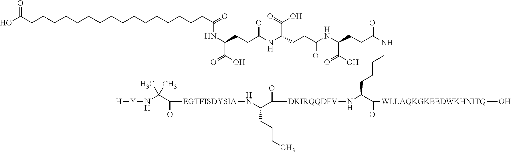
OC(CCCCCCCCCCCCCCCCC(=O)NC(C(O)=O)CCC(NC(CCC(NC(CCC(NCCCCC(N[DKIRQQDFV]C(C(CCCC)N[EGTFISDYSIA]C(C(N[Y][H])(C)C)=O)=O)C(=O)[WLLAQKGKEEDWKHNITQ]O)=O)C(=O)O)=O)C(=O)O)=O)=O
